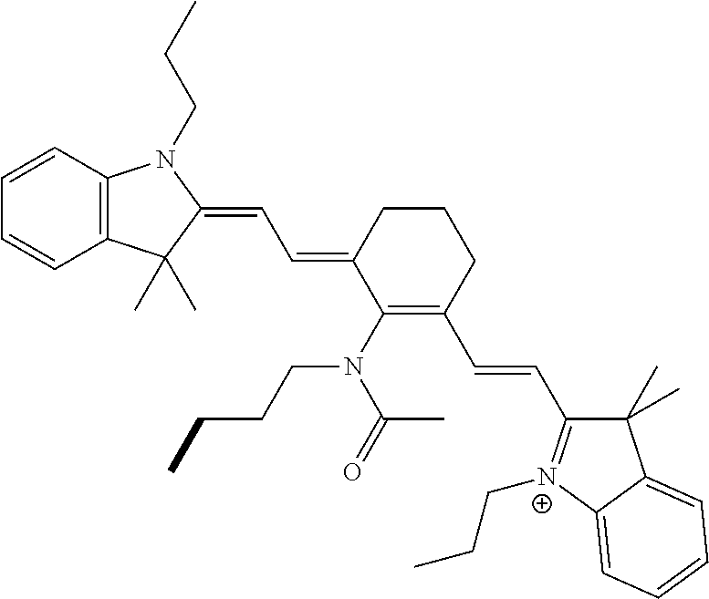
C1CCC(C=CC2=[N+](CCC)C3=CC=CC=C3C2(C)C)=C(N(C(=O)C)CCCC)C1=CC=C1C(C)(C)C2=C(C=CC=C2)N1CCC
